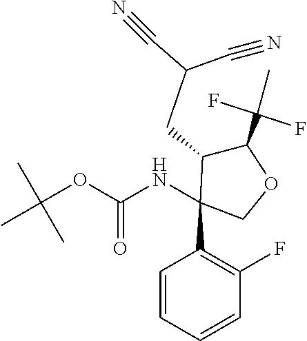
N(C(OC(C)(C)C)=O)C1(C2=C(F)C=CC=C2)C(CC(C#N)C#N)C(C(C)(F)F)OC1
